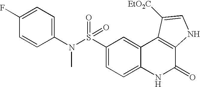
C1(N(S(C2=CC=C3C(=C2)C2=C(C(=O)N3)NC=C2[EtO2C])(=O)=O)C)=CC=C(F)C=C1
